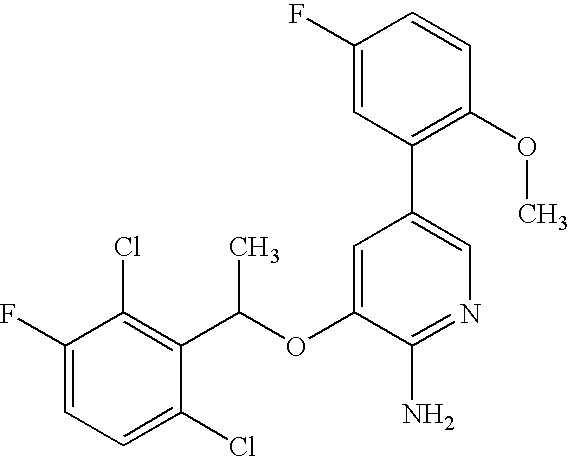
FC1=CC=C(Cl)C(C(OC2=CC(C3=C(OC)C=CC(F)=C3)=CN=C2N)C)=C1Cl
